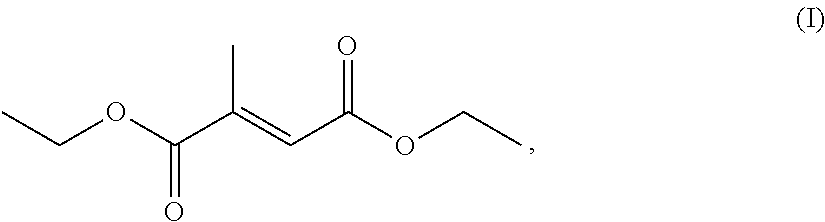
CCOC(C(=CC(OCC)=O)C)=O
